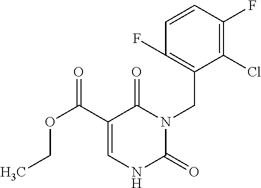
C1(C(OCC)=O)=CNC(=O)N(CC2=C(F)C=CC(F)=C2Cl)C1=O
